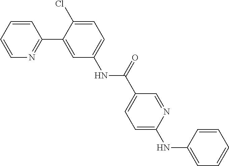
C1=CC=CN=C1C1=CC(NC(C2=CC=C(NC3=CC=CC=C3)N=C2)=O)=CC=C1Cl
